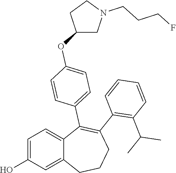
C1=C(O)C=C2C(=C1)C(C1=CC=C(OC3CN(CCCF)CC3)C=C1)=C(C1=C(C(C)C)C=CC=C1)CCC2
